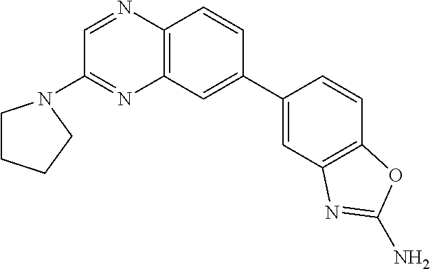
C1(N2CCCC2)=NC2=C(N=C1)C=CC(C1=CC3=C(C=C1)OC(N)=N3)=C2
